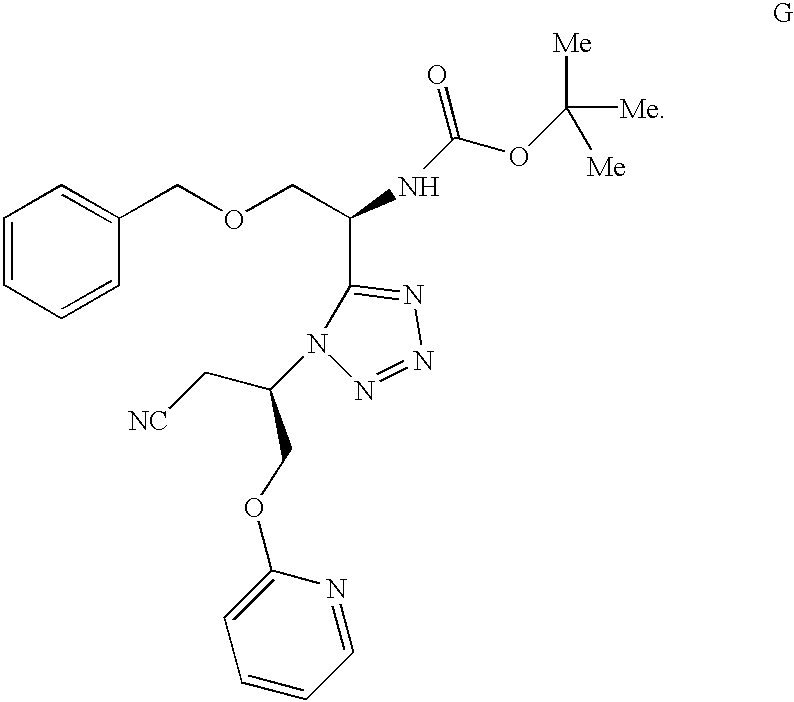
C1(OCC(C[NC])N2C(C(COCC3=CC=CC=C3)NC(OC([Me])([Me])[Me])=O)=NN=N2)=CC=CC=N1
